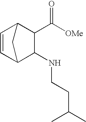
C1=CC2C(NCCC(C)C)C(C([OMe])=O)C1C2
